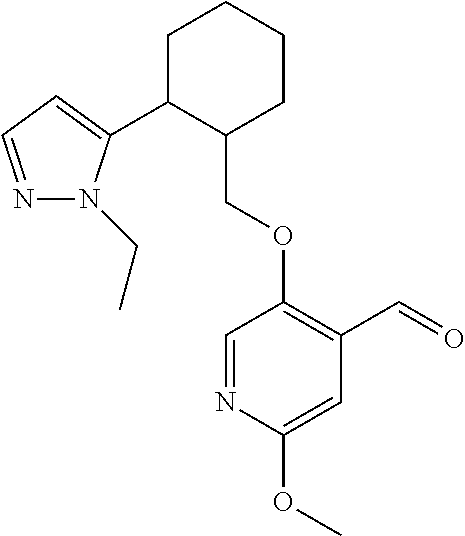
C1C(C2=CC=NN2CC)C(COC2=C(C=O)C=C(OC)N=C2)CCC1
